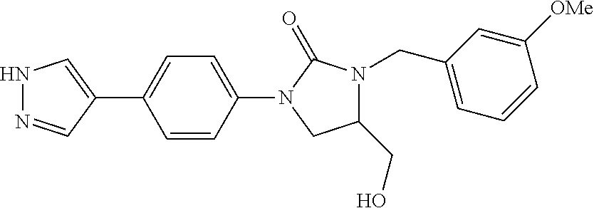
C1(N2CC(CO)N(CC3=CC=CC([OMe])=C3)C2=O)=CC=C(C2=CNN=C2)C=C1
